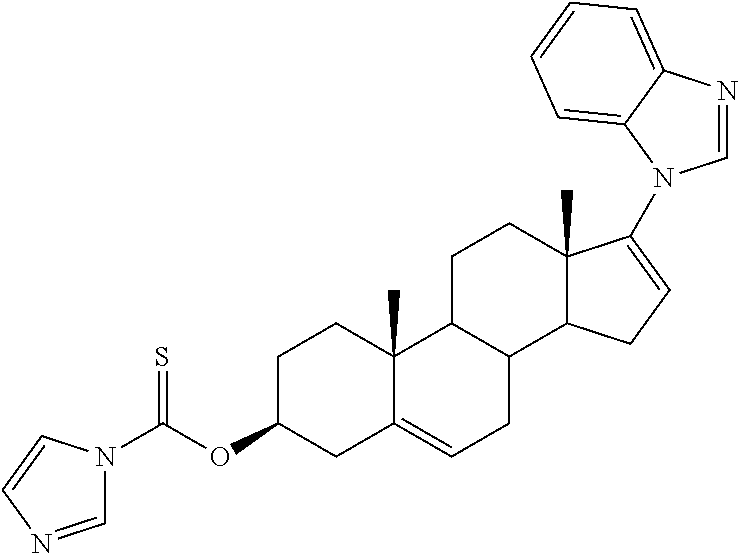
C1C(OC(N2C=NC=C2)=S)CC2=CCC3C(C2(C)C1)CCC1(C)C3CC=C1N1C=NC2=CC=CC=C21
